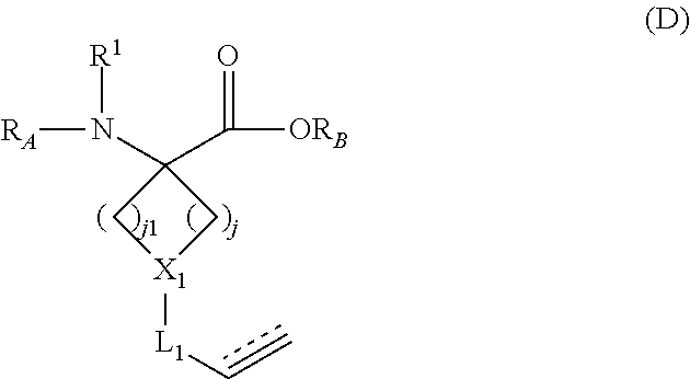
C1[X1]([L1]C=C)CC1(N([RA])[R1])C([ORB])=O
